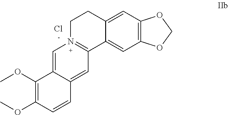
C1=C2C(=CC3=N1CCC1=CC4=C(C=C31)OCO4)C=CC(OC)=C2OC.Cl
